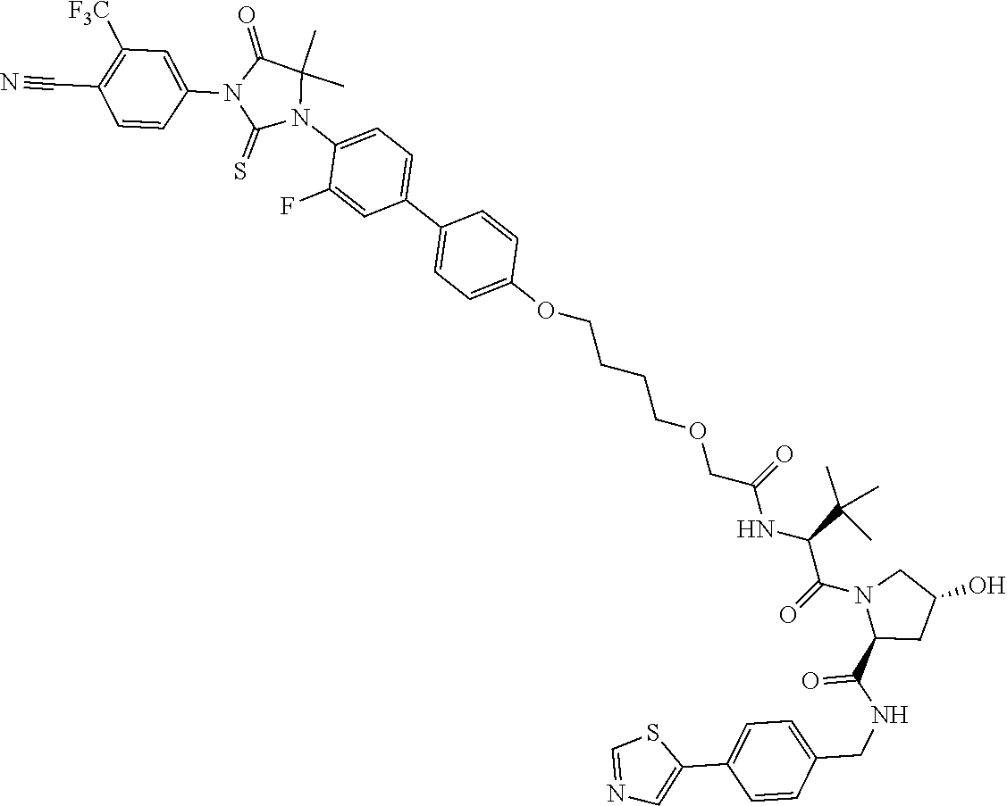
C1(OCCCCOCC(NC(C(N2CC(O)CC2C(NCC2=CC=C(C3=CN=CS3)C=C2)=O)=O)C(C)(C)C)=O)=CC=C(C2=CC=C(N3C(C)(C)C(=O)N(C4=CC([F3C])=C(C#N)C=C4)C3=S)C(F)=C2)C=C1
